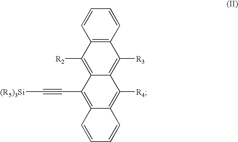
C12=C(C=CC=C1)C([R3])=C1C(=C2[R2])C(C#C[(R5)3Si])=C2C(=C1[R4])C=CC=C2
